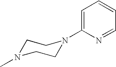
C1N(C)CCN(C2=CC=CC=N2)C1
